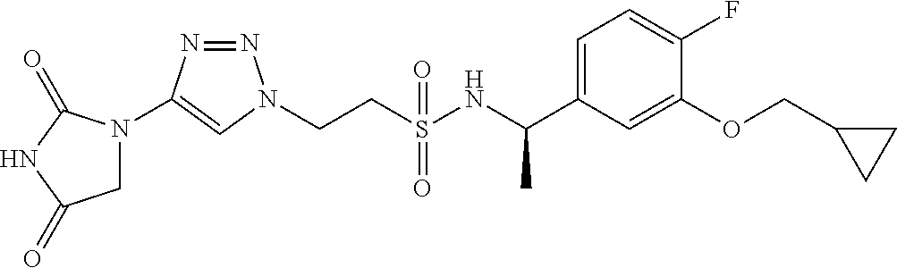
C(CS(NC(C1=CC=C(F)C(OCC2CC2)=C1)C)(=O)=O)N1N=NC(N2CC(=O)NC2=O)=C1
